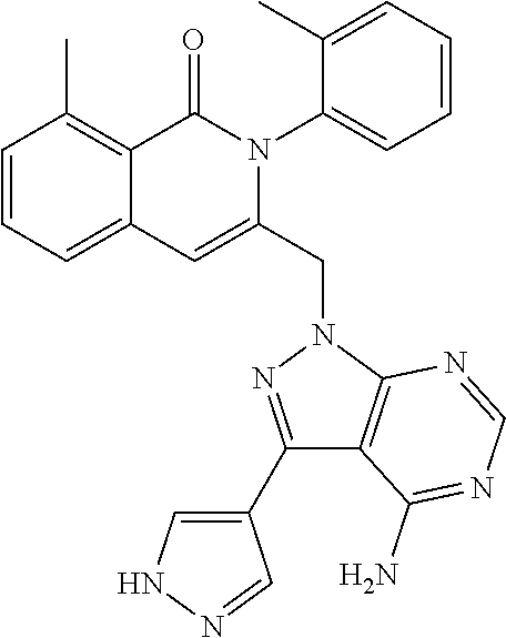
C1=CC=C2C(=C1C)C(=O)N(C1=CC=CC=C1C)C(CN1C3=C(C(N)=NC=N3)C(C3=CNN=C3)=N1)=C2
